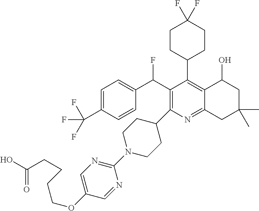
FC(C1=C(C2CCN(C3=NC=C(OCCCCC(=O)O)C=N3)CC2)N=C2C(=C1C1CCC(F)(F)CC1)C(O)CC(C)(C)C2)C1=CC=C(C(F)(F)F)C=C1
